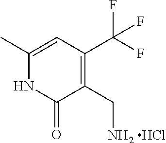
C1(C[NH2 HCl])=C(C(F)(F)F)C=C(C)NC1=O
